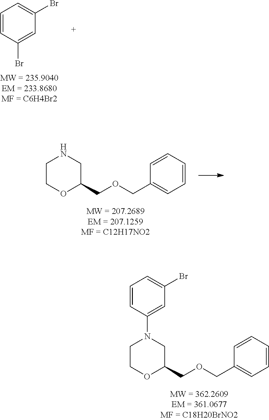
C1=CC(Br)=CC(Br)=C1.C1COC(COCC2=CC=CC=C2)CN1.C1COC(COCC2=CC=CC=C2)CN1C1=CC(Br)=CC=C1
